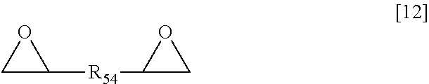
C1C([R54]C2CO2)O1
